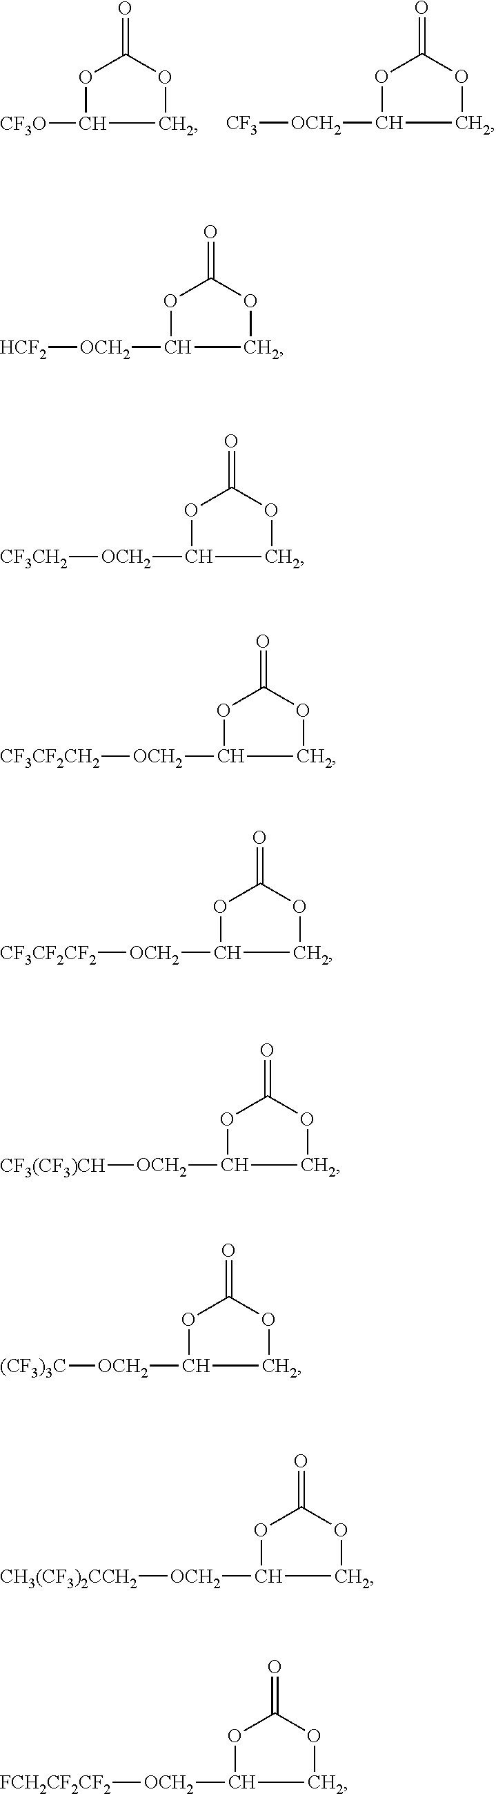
O1C([CF3O])COC1=O.O1C([OCH2][CF3])COC1=O.O1C([OCH2][HCF2])COC1=O.O1C([OCH2][CF3CH2])COC1=O.O1C([OCH2][CF3CF2CH2])COC1=O.O1C([OCH2][CF3CF2CF2])COC1=O.O1C([OCH2][CF3(CF3)CH])COC1=O.O1C([OCH2][(CF3)3C])COC1=O.O1C([OCH2][CH3(CF3)2CCH2])COC1=O.O1C([OCH2][FCH2CF2CF2])COC1=O
